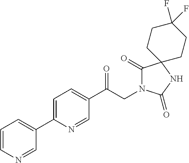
C1(C(CN2C(=O)C3(NC2=O)CCC(F)(F)CC3)=O)=CC=C(C2=CC=CN=C2)N=C1
